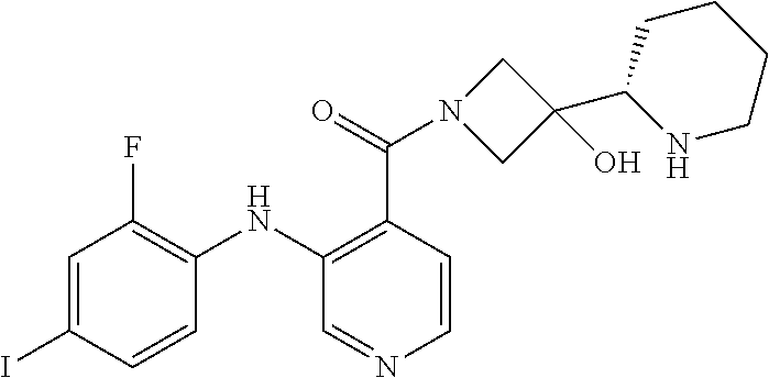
C1=C(I)C=CC(NC2=C(C(=O)N3CC(O)(C4NCCCC4)C3)C=CN=C2)=C1F
